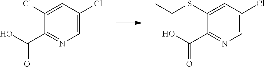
C1=C(Cl)C=C(Cl)C(C(O)=O)=N1.C1=C(Cl)C=C(SCC)C(C(O)=O)=N1
